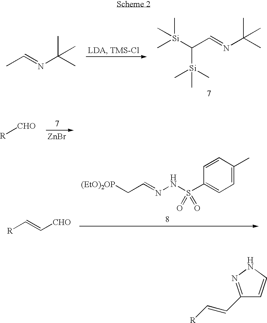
[Si](C(C=NC(C)(C)C)[Si](C)(C)C)(C)(C)C.CC=NC(C)(C)C.[ZnBr].[R][CHO].[(EtO)2OP]CC=NNS(C1=CC=C(C)C=C1)(=O)=O.[R]C=C[CHO].C1=CNN=C1C=C[R]
